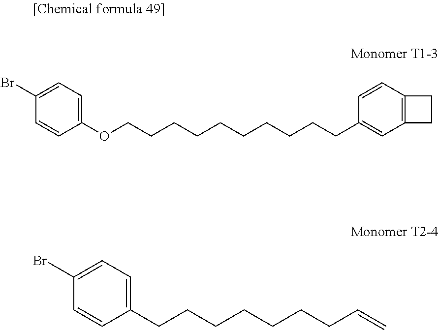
C1(Br)=CC=C(CCCCCCCC=C)C=C1.C1(Br)=CC=C(OCCCCCCCCCCC2=CC3=C(C=C2)CC3)C=C1
